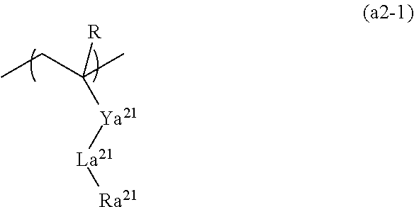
CCC(C)([Ya21][La21][Ra21])[R]
